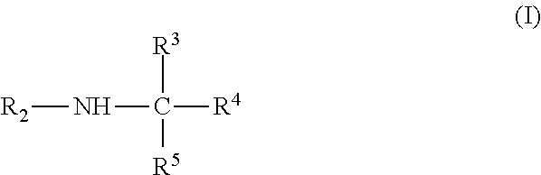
[R2]NC([R4])([R3])[R5]
